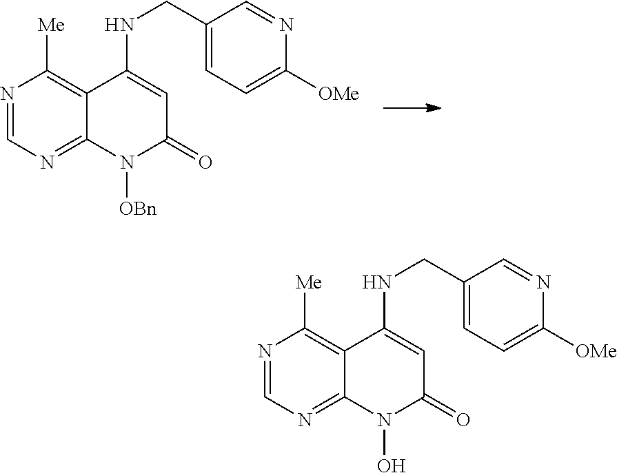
N1=CN=C2C(=C1[Me])C(NCC1=CC=C([OMe])N=C1)=CC(=O)N2[OBn].N1=CN=C2C(=C1[Me])C(NCC1=CC=C([OMe])N=C1)=CC(=O)N2O
